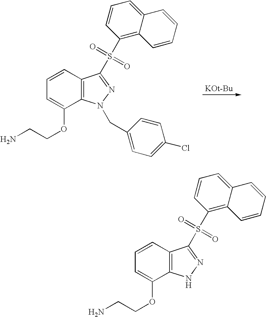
[KOt-Bu].NCCOC1=CC=CC2=C1N(CC1=CC=C(Cl)C=C1)N=C2S(C1=C2C(=CC=C1)C=CC=C2)(=O)=O.NCCOC1=CC=CC2=C1NN=C2S(C1=C2C(=CC=C1)C=CC=C2)(=O)=O
